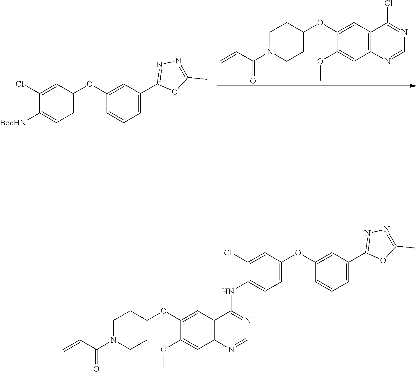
ClC1=NC=NC2=C1C=C(OC1CCN(C(C=C)=O)CC1)C(OC)=C2.O1C(C)=NN=C1C1=CC=CC(OC2=CC=C([BocHN])C(Cl)=C2)=C1.O1C(C)=NN=C1C1=CC=CC(OC2=CC=C(NC3=NC=NC4=C3C=C(OC3CCN(C(C=C)=O)CC3)C(OC)=C4)C(Cl)=C2)=C1
